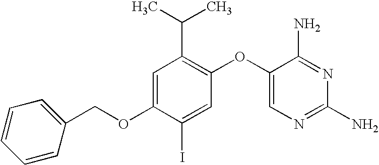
C1=C(OCC2=CC=CC=C2)C(I)=CC(OC2=CN=C(N)N=C2N)=C1C(C)C
